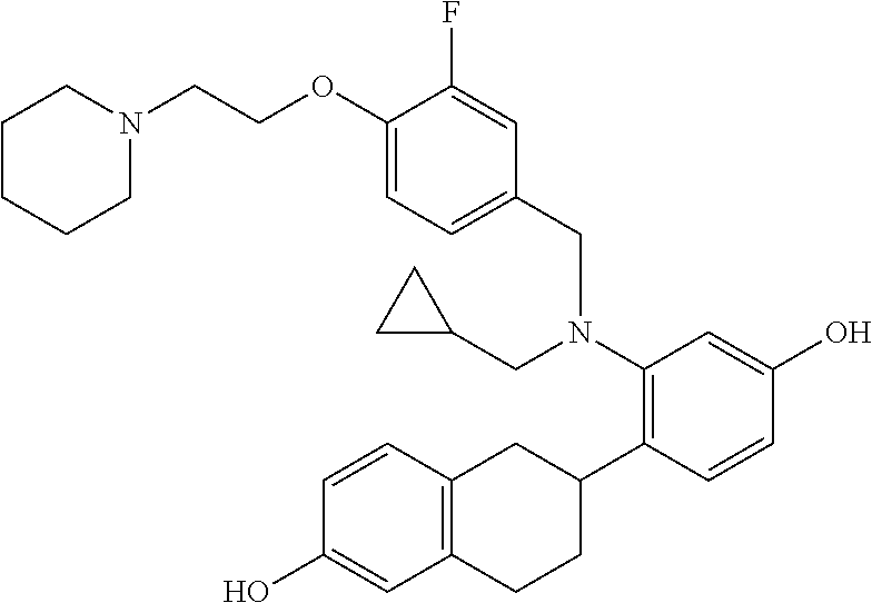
OC1=CC(N(CC2=CC=C(OCCN3CCCCC3)C(F)=C2)CC2CC2)=C(C2CC3=C(CC2)C=C(O)C=C3)C=C1
